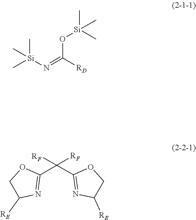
[Si](C)(C)(C)N=C(O[Si](C)(C)C)[RD].C1C([RE])N=C(C(C2=NC([RE])CO2)([RF])[RF])O1
